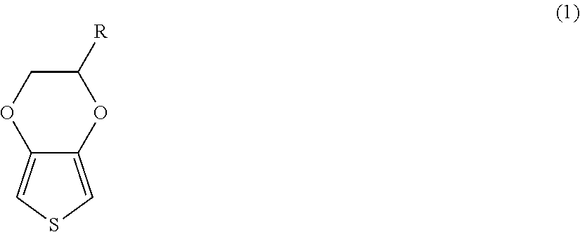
C1([R])COC2=CSC=C2O1
